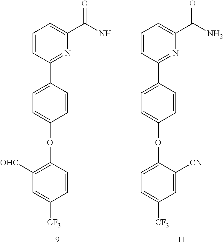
C1=CC(OC2=CC=C(C3=NC(C(=O)N)=CC=C3)C=C2)=C([OHC])C=C1[CF3].C1=C([CN])C(OC2=CC=C(C3=NC(C(=O)N)=CC=C3)C=C2)=CC=C1[CF3]
